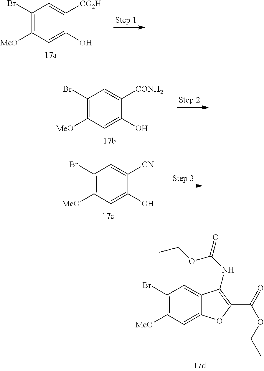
C1(Br)=C([MeO])C=C(O)C([CO2H])=C1.C1(Br)=C([MeO])C=C(O)C([CONH2])=C1.C1(Br)=C([MeO])C=C(O)C([CN])=C1.C1(Br)=C([MeO])C=C2C(=C1)C(NC(=O)OCC)=C(C(=O)OCC)O2
